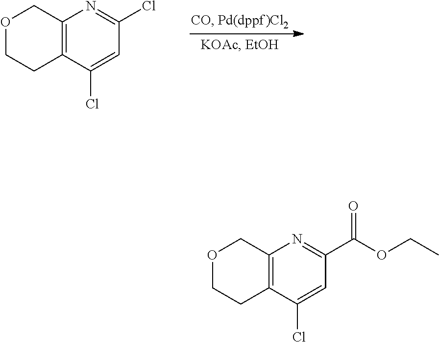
O1CCC2=C(C1)N=C(Cl)C=C2Cl.O1CCC2=C(C1)N=C(C(OCC)=O)C=C2Cl
